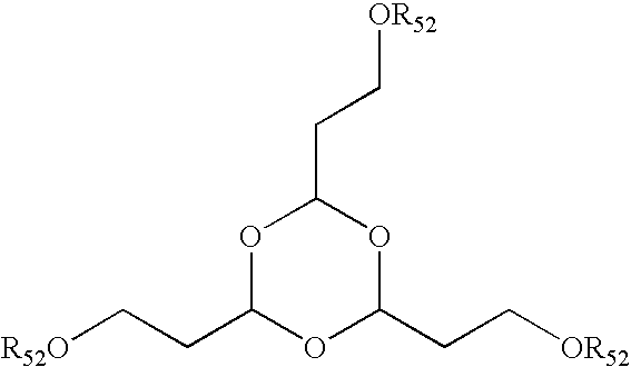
[R52O]CCC1OC(CC[OR52])OC(CC[OR52])O1
